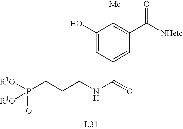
C1(O)=CC(C(=O)NCCCP([R1O])([R1O])=O)=CC(C([NHetc])=O)=C1[Me]
